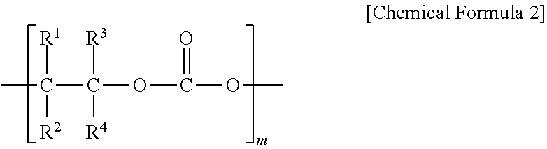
CC([R1])([R2])C([R3])([R4])OC(OC)=O
